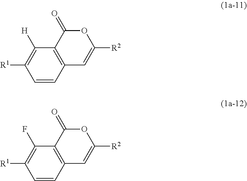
C1=CC2=C(C([H])=C1[R1])C(=O)OC([R2])=C2.C1=CC2=C(C(F)=C1[R1])C(=O)OC([R2])=C2
